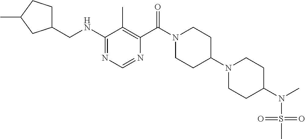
C1(NCC2CCC(C)C2)=NC=NC(C(N2CCC(N3CCC(N(S(=O)(=O)C)C)CC3)CC2)=O)=C1C
